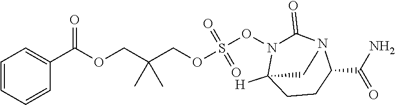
C1=CC=CC(C(OCC(COS(ON2C(=O)N3C(C(N)=O)CCC2([H])C3)(=O)=O)(C)C)=O)=C1
